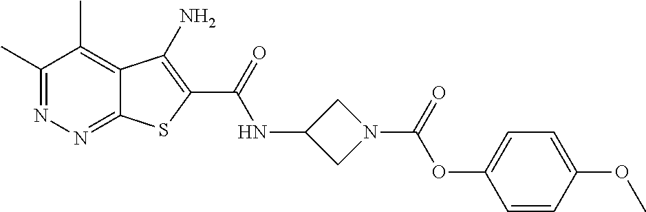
C1(C)=NN=C2C(=C1C)C(N)=C(C(=O)NC1CN(C(OC3=CC=C(OC)C=C3)=O)C1)S2
